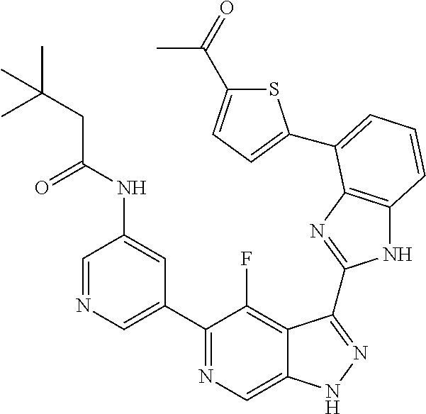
C1=NC=C(C2=NC=C3C(=C2F)C(C2=NC4=C(N2)C=CC=C4C2=CC=C(C(=O)C)S2)=NN3)C=C1NC(CC(C)(C)C)=O
